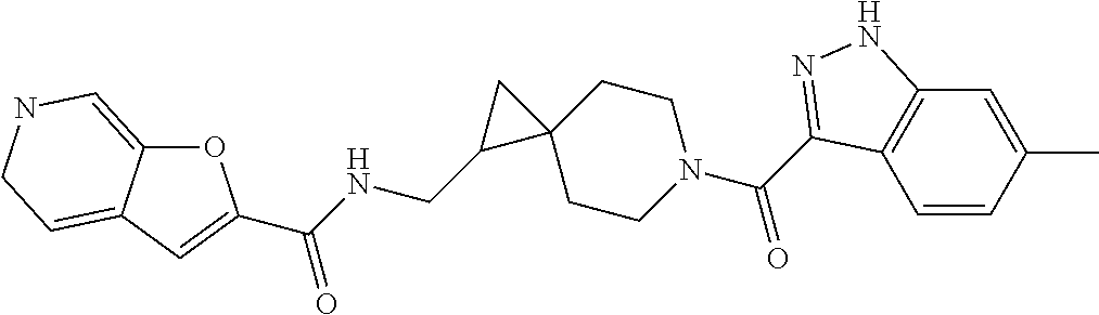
C(NCC1C2(C1)CCN(C(=O)C1=NNC3=C1C=CC(C)=C3)CC2)(=O)C1=CC2=CCNC=C2O1
